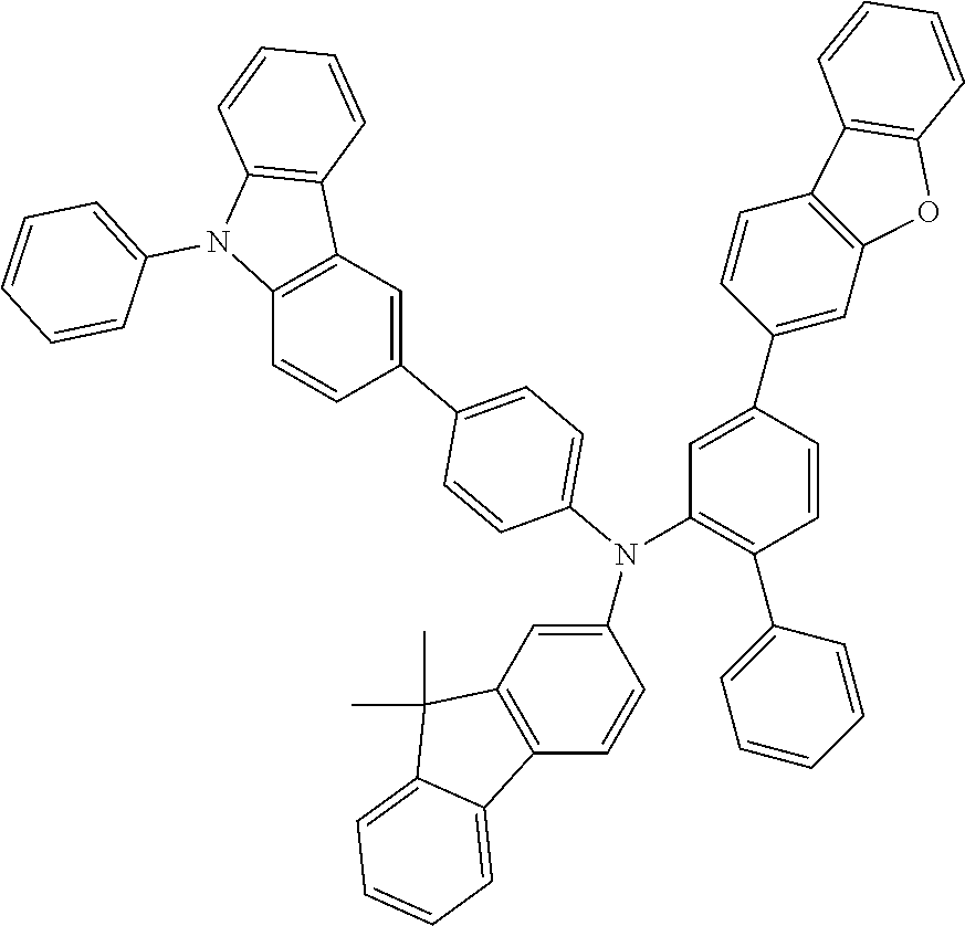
C1(C2=CC=C(N(C3=CC4=C(C=C3)C3=CC=CC=C3C4(C)C)C3=C(C4=CC=CC=C4)C=CC(C4=CC5=C(C=C4)C4=C(O5)C=CC=C4)=C3)C=C2)=CC2=C(C=C1)N(C1=CC=CC=C1)C1=C2C=CC=C1
